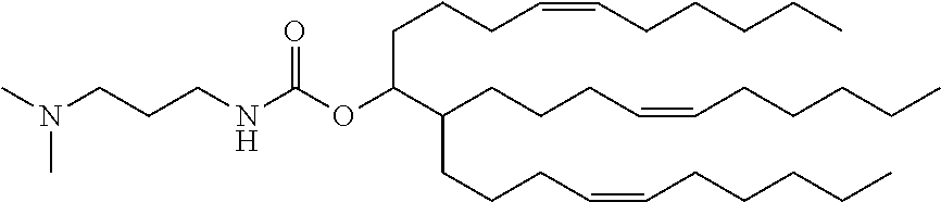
CN(CCCNC(OC(CCCC=CCCCCC)C(CCCC=CCCCCC)CCCC=CCCCCC)=O)C
